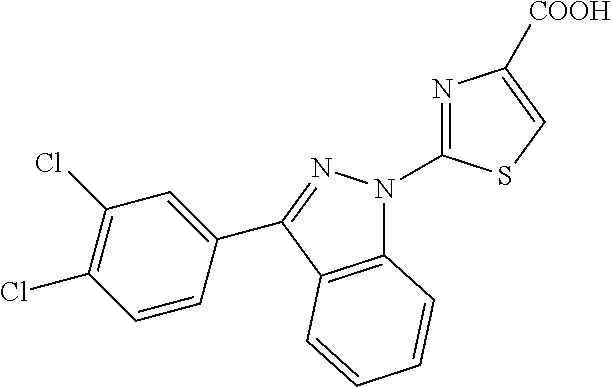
C12=C(C(C3=CC(Cl)=C(Cl)C=C3)=NN1C1=NC([COOH])=CS1)C=CC=C2
